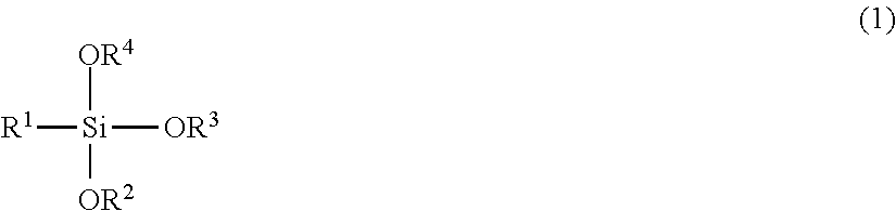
[R1][Si]([OR4])([OR2])[OR3]
